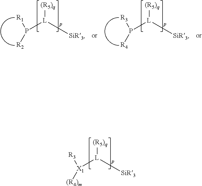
[R3][X1]([L]([(R5)q])[SiR3])[(R4)m].[R1]P([R2])[L]([(R5)q])[SiR3].[R3]P([R4])[L]([(R5)q])[SiR3]
